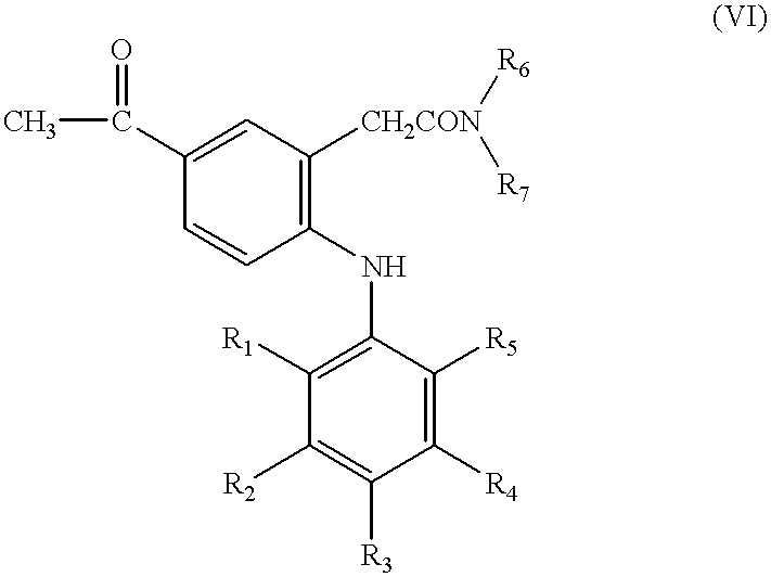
C(C1=CC([CH2CON]([R6])[R7])=C(NC2=C([R1])C([R2])=C([R3])C([R4])=C2[R5])C=C1)(C)=O
